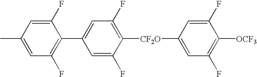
C1(F)=CC([CF2O]C2=C(F)C=C(C3=C(F)C=C(C)C=C3F)C=C2F)=CC(F)=C1[OCF3]
